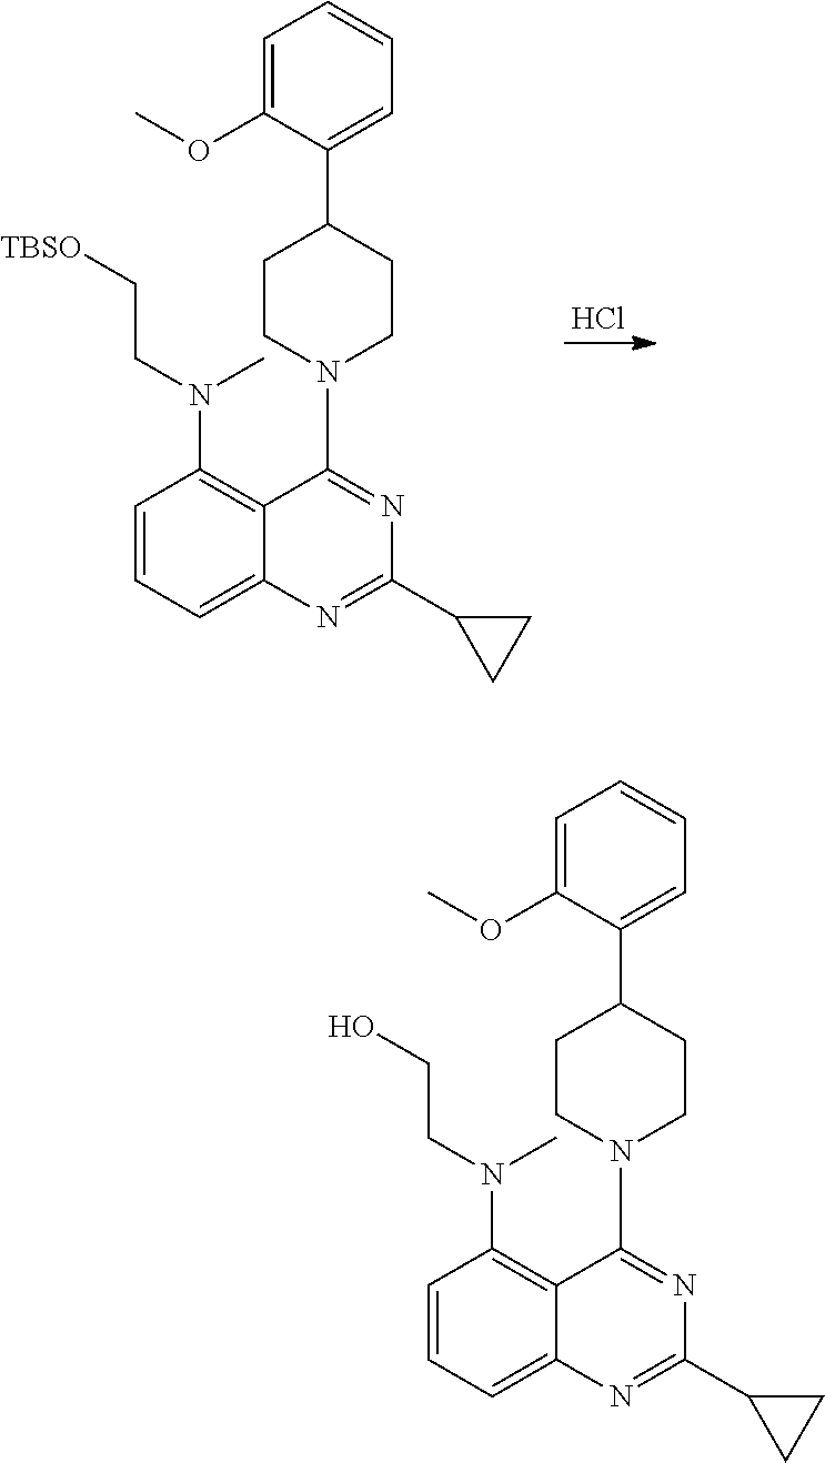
Cl.C1=CC=C2C(=C1N(C)CC[TBSO])C(N1CCC(C3=CC=CC=C3OC)CC1)=NC(C1CC1)=N2.C1=CC=C2C(=C1N(C)CCO)C(N1CCC(C3=CC=CC=C3OC)CC1)=NC(C1CC1)=N2
